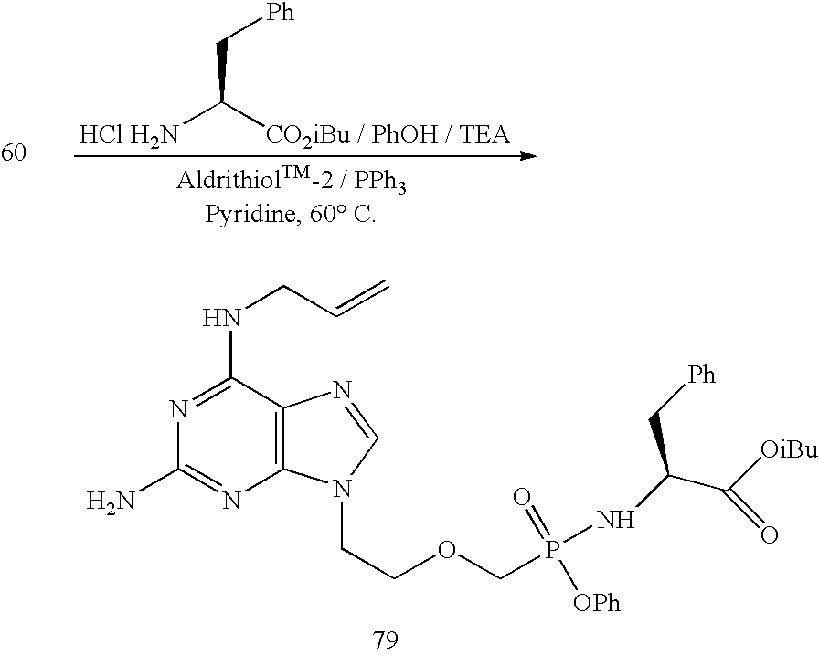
C([HCl H2N])([CO2iBu / PhOH / TEA])C[Ph].C12=C(C(NCC=C)=NC(N)=N1)N=CN2CCOCP(=O)([OPh])NC(C([OiBu])=O)C[Ph]
